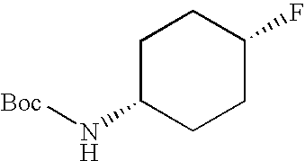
C1C(N[Boc])CCC(F)C1
